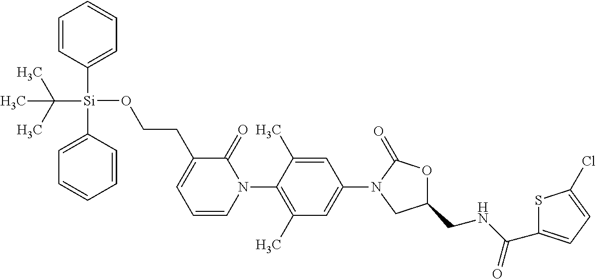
C1=C(C)C(N2C(=O)C(CCO[Si](C3=CC=CC=C3)(C3=CC=CC=C3)C(C)(C)C)=CC=C2)=C(C)C=C1N1CC(CNC(C2=CC=C(Cl)S2)=O)OC1=O
